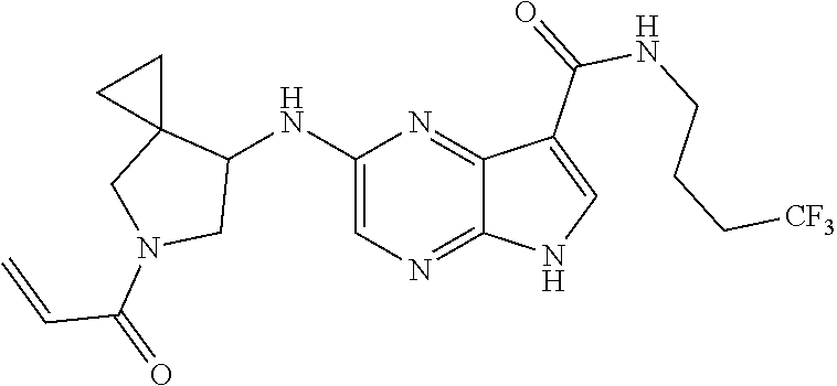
C1(NC2C3(CN(C(C=C)=O)C2)CC3)=CN=C2C(=N1)C(C(NCCC[CF3])=O)=CN2
